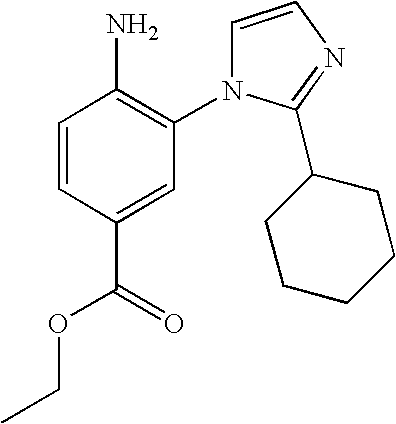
C1=CC(C(=O)OCC)=CC(N2C=CN=C2C2CCCCC2)=C1N
